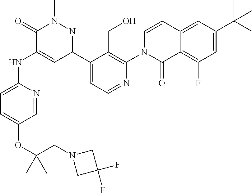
C1=C(OC(CN2CC(F)(F)C2)(C)C)C=NC(NC2=CC(C3=CC=NC(N4C=CC5=CC(C(C)(C)C)=CC(F)=C5C4=O)=C3CO)=NN(C)C2=O)=C1
